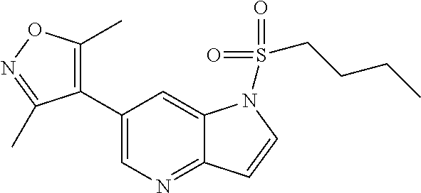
C1(C2=C(C)ON=C2C)=CN=C2C(=C1)N(S(=O)(CCCC)=O)C=C2
